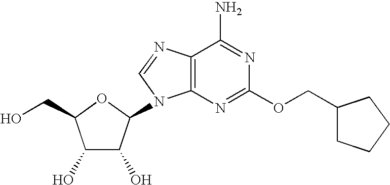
C1(O)C(O)C(N2C3=C(C(N)=NC(OCC4CCCC4)=N3)N=C2)OC1CO
